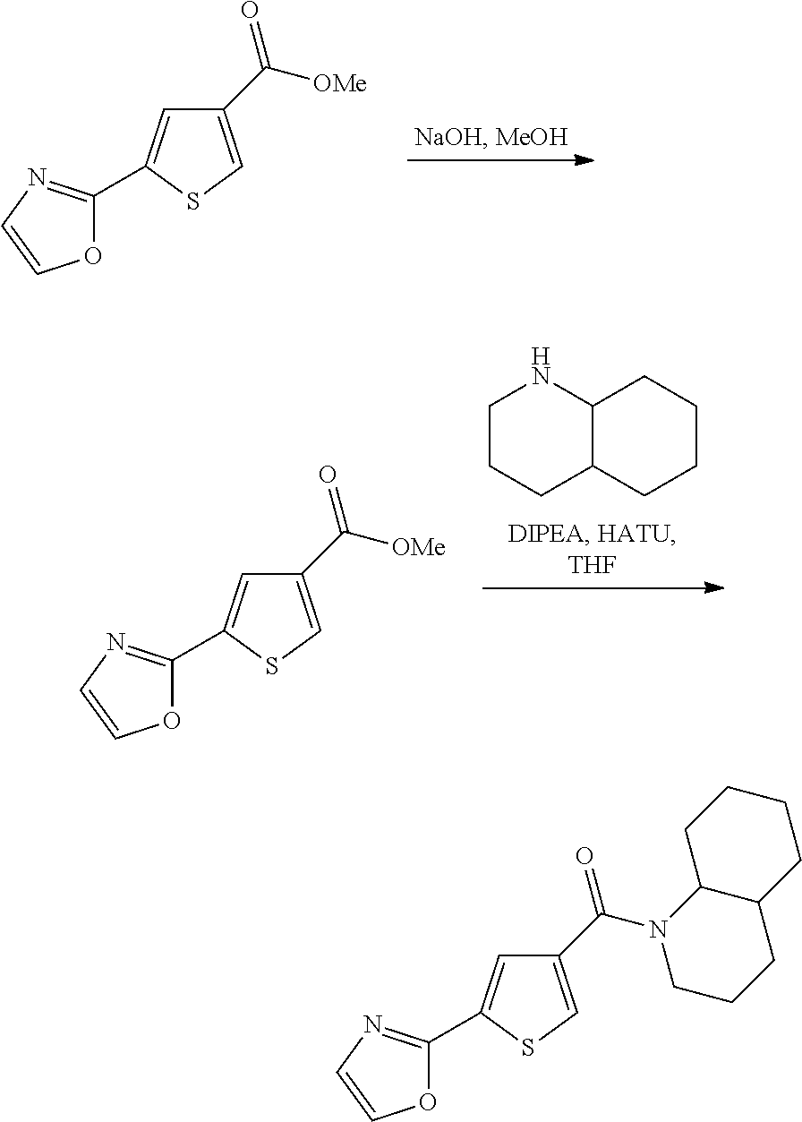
C1(C([OMe])=O)=CSC(C2=NC=CO2)=C1.C1(C([OMe])=O)=CSC(C2=NC=CO2)=C1.C1CCC2C(N1)CCCC2.C1(C(N2CCCC3C2CCCC3)=O)=CSC(C2=NC=CO2)=C1
